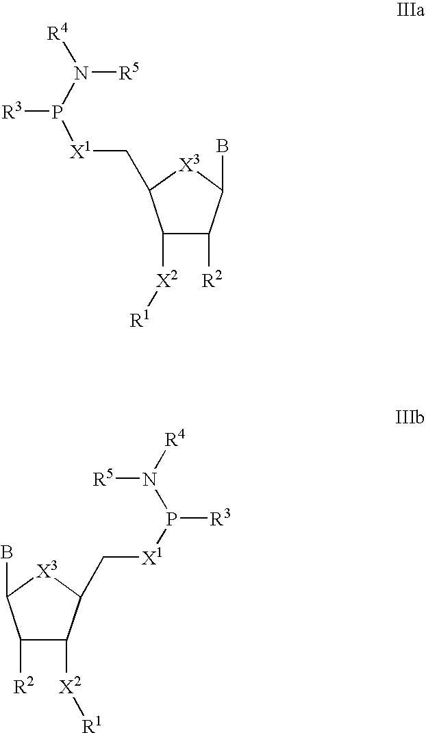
C1([X2][R1])C([R2])C(B)[X3]C1C[X1]P([R3])N([R4])[R5].C1([R2])C([X2][R1])C(C[X1]P([R3])N([R4])[R5])[X3]C1B
